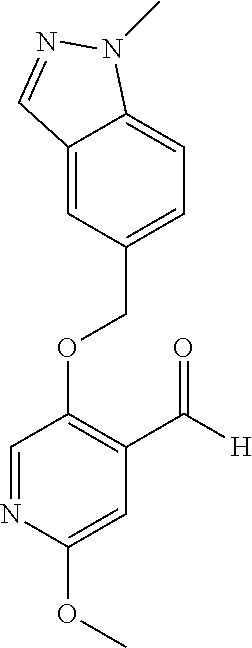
C(OC1=C(C([H])=O)C=C(OC)N=C1)C1=CC=C2C(=C1)C=NN2C
